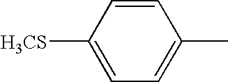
C1=CC([H3CS])=CC=C1C
